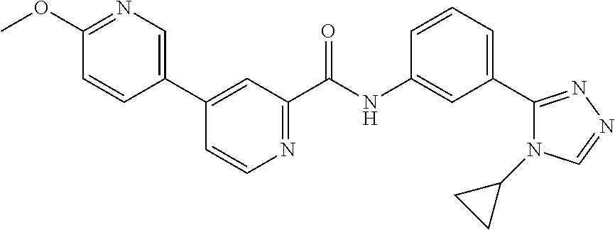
C1(OC)=NC=C(C2=CC(C(NC3=CC(C4=NN=CN4C4CC4)=CC=C3)=O)=NC=C2)C=C1
